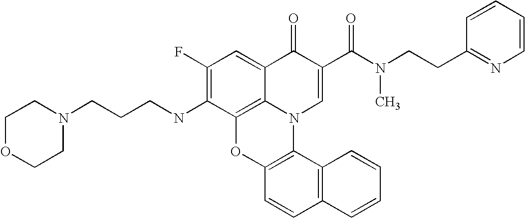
C1(F)=C(NCCCN2CCOCC2)C2=C3C(=C1)C(=O)C(C(N(CCC1=NC=CC=C1)C)=O)=CN3C1=C(O2)C=CC2=C1C=CC=C2
